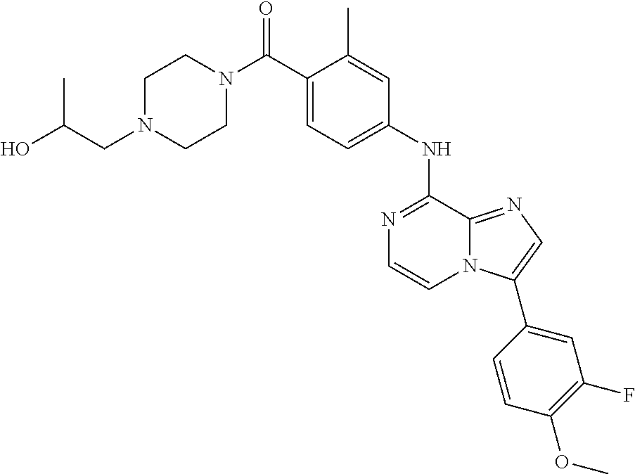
C1(C)=CC(NC2=NC=CN3C2=NC=C3C2=CC(F)=C(OC)C=C2)=CC=C1C(N1CCN(CC(O)C)CC1)=O
